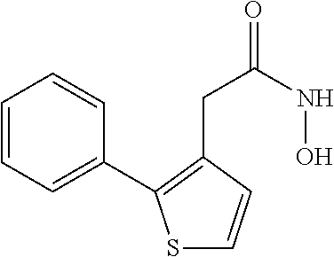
C1=CC=C(C2=C(CC(NO)=O)C=CS2)C=C1
